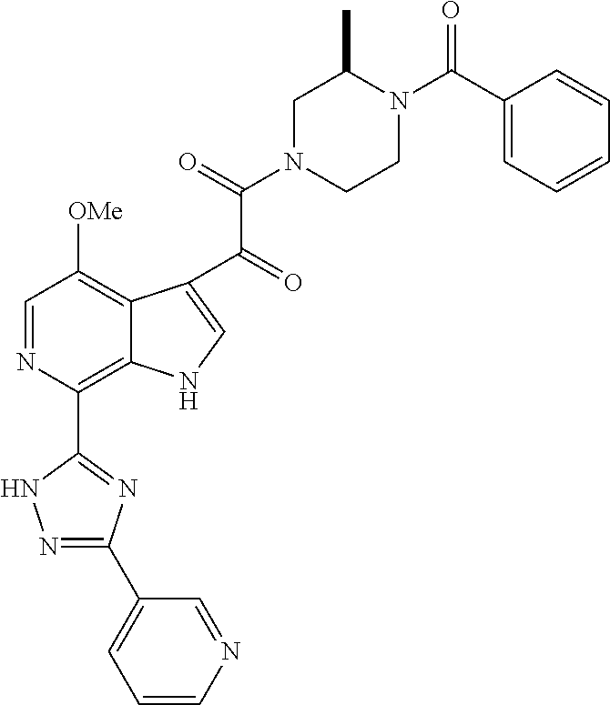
C1=NC(C2=NC(C3=CC=CN=C3)=NN2)=C2C(=C1[OMe])C(C(=O)C(=O)N1CCN(C(C3=CC=CC=C3)=O)C(C)C1)=CN2
